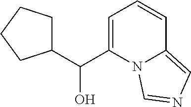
C1(C(C2=CC=CC3=CN=CN23)O)CCCC1
